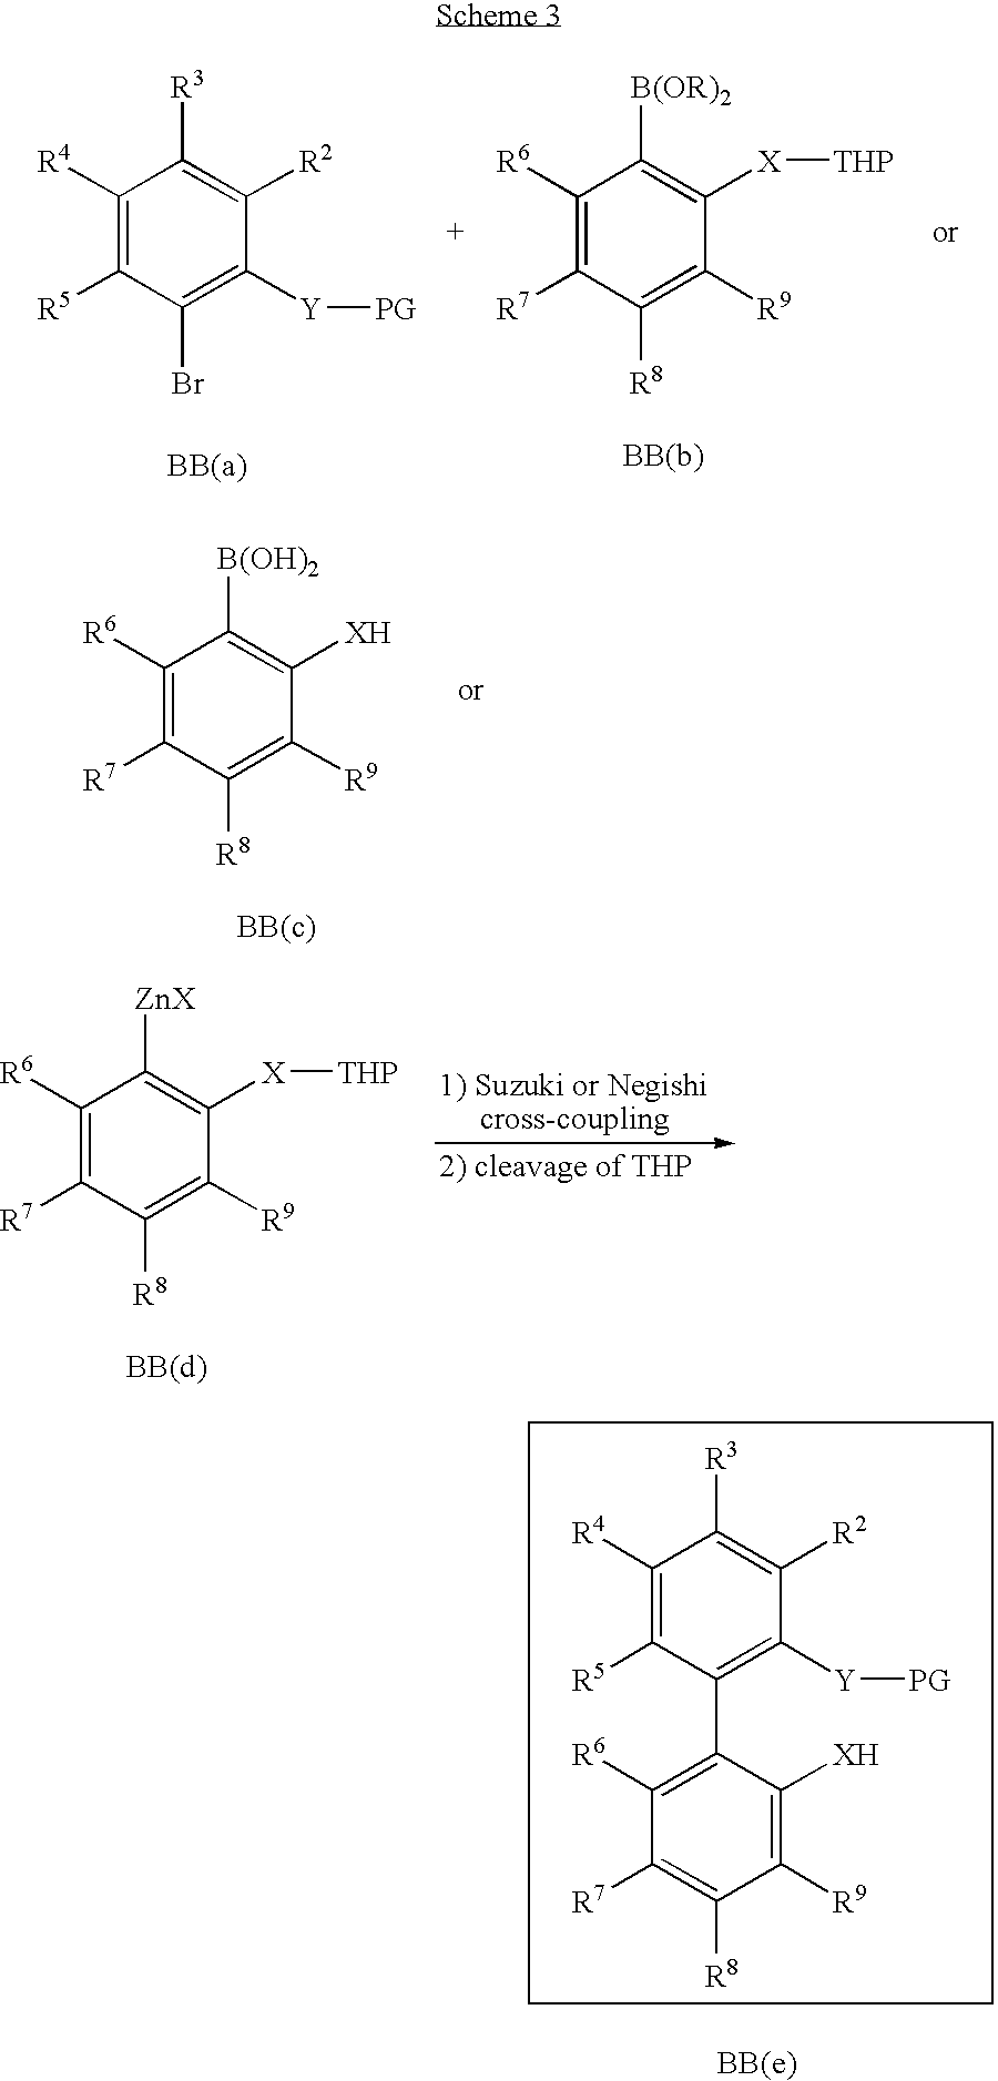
C1([R6])=C([R7])C([R8])=C([R9])C([X][THP])=C1[B(OR)2].C1([R4])=C([R5])C(Br)=C([Y][PG])C([R2])=C1[R3].C1([R6])=C([R7])C([R8])=C([R9])C([XH])=C1[B(OH)2].C1([R6])=C([R7])C([R8])=C([R9])C([X][THP])=C1[ZnX].C1([R4])=C([R5])C(C2=C([R6])C([R7])=C([R8])C([R9])=C2[XH])=C([Y][PG])C([R2])=C1[R3]
